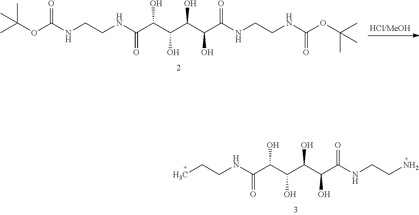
CCCNC(C(C(C(C(C(NCCN)=O)O)O)O)O)=O.CC(OC(NCCNC(C(C(C(C(C(NCCNC(OC(C)(C)C)=O)=O)O)O)O)O)=O)=O)(C)C
